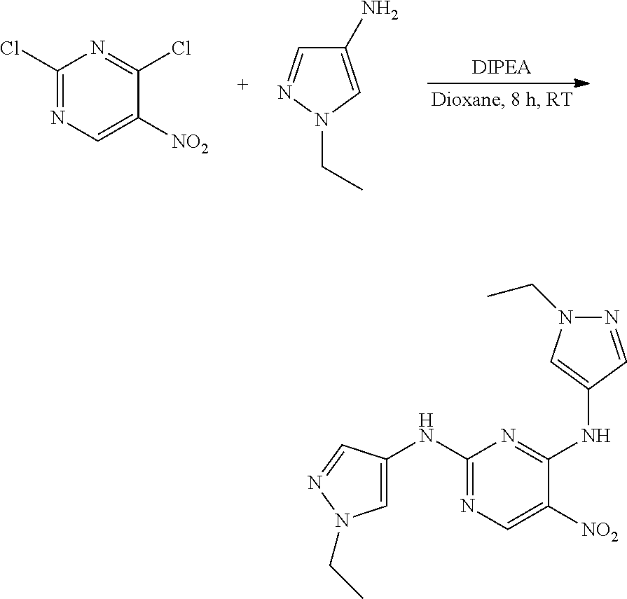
C1(Cl)=NC=C([NO2])C(Cl)=N1.C1(N)=CN(CC)N=C1.C1=C(NC2=NC=C([NO2])C(NC3=CN(CC)N=C3)=N2)C=NN1CC
